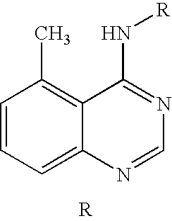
C1=CC=C2C(=C1C)C(N[R])=NC=N2
